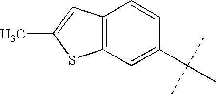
C1=CC2=C(C=C1C(C)(C)C)SC(C)=C2
